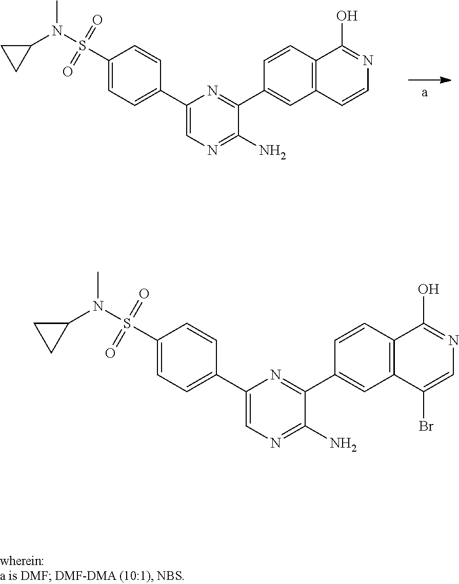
C1(C2=CC3=C(C=C2)C(O)=NC=C3)=NC(C2=CC=C(S(N(C)C3CC3)(=O)=O)C=C2)=CN=C1N.C1(C2=CC3=C(C=C2)C(O)=NC=C3Br)=NC(C2=CC=C(S(N(C)C3CC3)(=O)=O)C=C2)=CN=C1N
